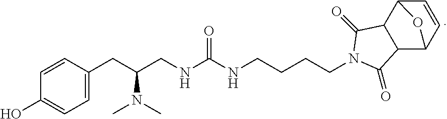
C1=CC(CC(CNC(NCCCCN2C(=O)C3C(C4C=CC3O4)C2=O)=O)N(C)C)=CC=C1O
